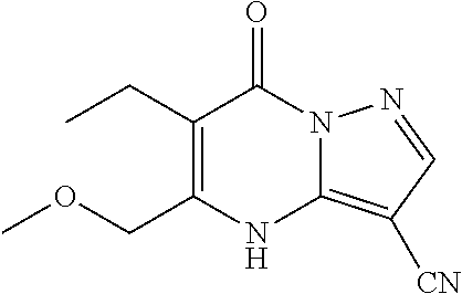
CCC1=C(COC)NC2=C([CN])C=NN2C1=O
